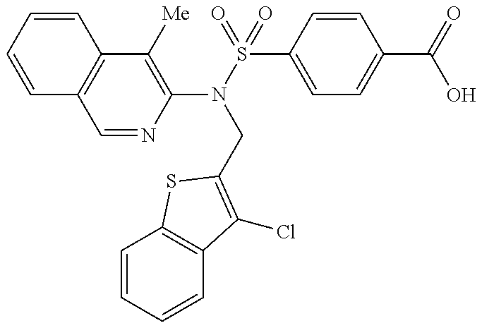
C1=CC=CC2=C1C=NC(N(S(=O)(C1=CC=C(C(=O)O)C=C1)=O)CC1=C(Cl)C3=C(C=CC=C3)S1)=C2[Me]
